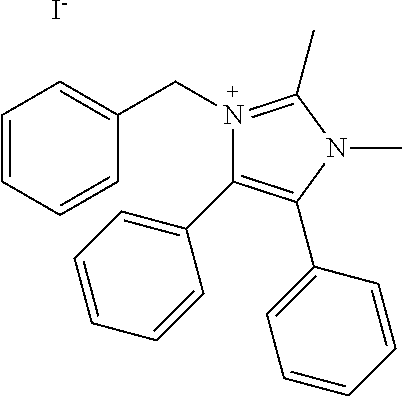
[I-].C(N1=C(C)N(C)C(C2=CC=CC=C2)=C1C1=CC=CC=C1)C1=CC=CC=C1
